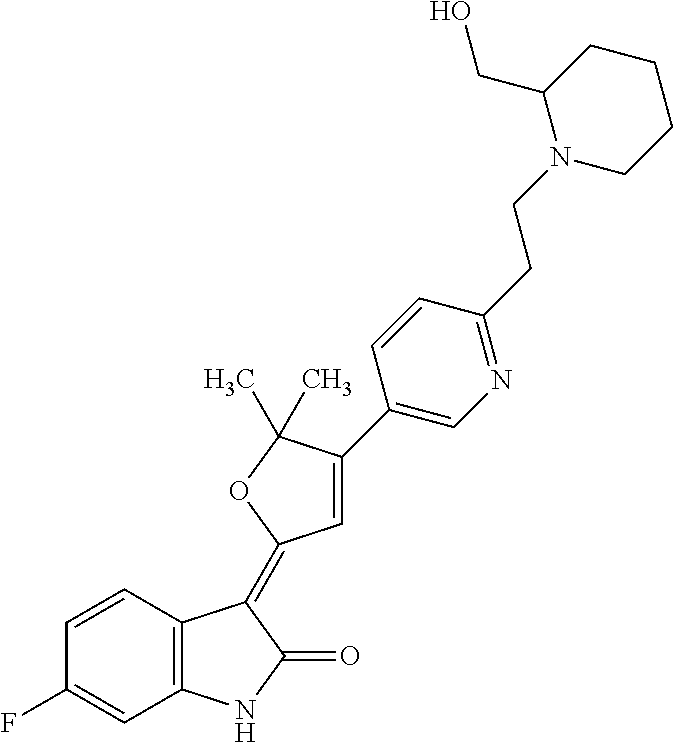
C1=CC2=C(C=C1F)NC(=O)C2=C1C=C(C2=CN=C(CCN3CCCCC3CO)C=C2)C(C)(C)O1
